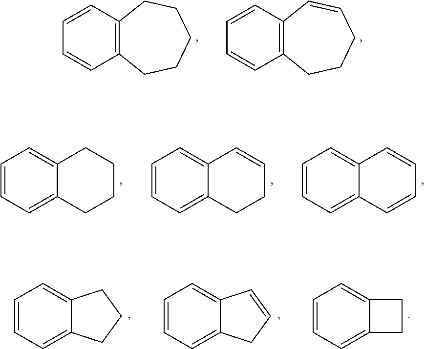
C12=C(C=CC=C1)CCCCC2.C12=C(C=CC=C1)C=CCCC2.C12=CC=CC=C1CCCC2.C12=CC=CC=C1C=CCC2.C12=CC=CC=C1C=CC=C2.C12=CC=CC=C1CCC2.C12=CC=CC=C1C=CC2.C12=CC=CC=C1CC2
